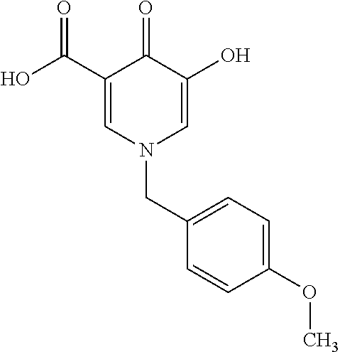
C1(C(O)=O)=CN(CC2=CC=C(OC)C=C2)C=C(O)C1=O
